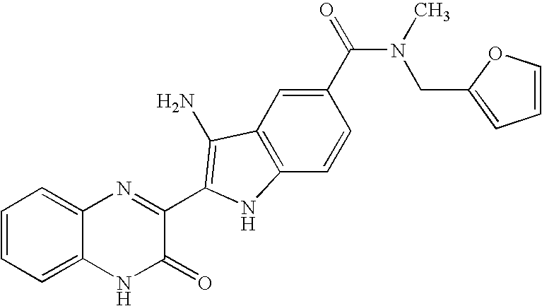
C1=C2C(=CC=C1)N=C(C1=C(N)C3=C(C=CC(C(N(CC4=CC=CO4)C)=O)=C3)N1)C(=O)N2
